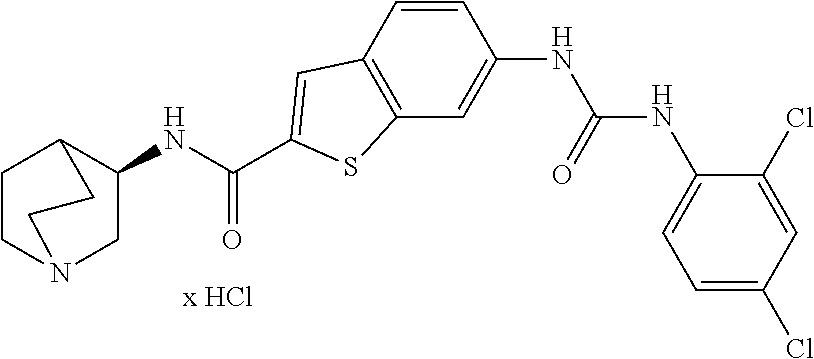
C1(NC(C2=CC3=C(C=C(NC(NC4=CC=C(Cl)C=C4Cl)=O)C=C3)S2)=O)CN2CCC1CC2
